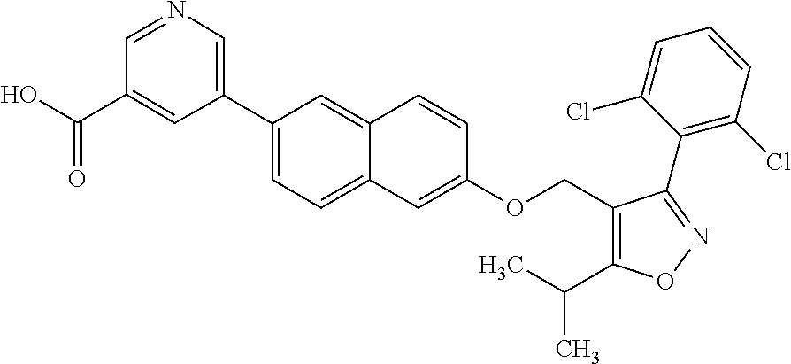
C1(OCC2=C(C(C)C)ON=C2C2=C(Cl)C=CC=C2Cl)=CC2=CC=C(C3=CN=CC(C(O)=O)=C3)C=C2C=C1
